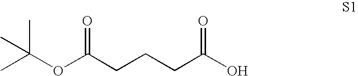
CC(OC(CCCC(O)=O)=O)(C)C
